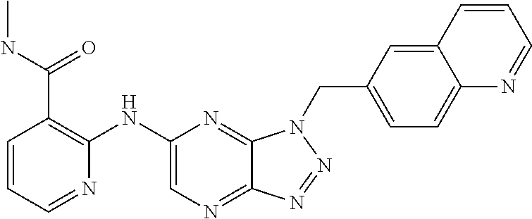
C1(NC2=C(C(NC)=O)C=CC=N2)=CN=C2C(=N1)N(CC1=CC=C3C(=C1)C=CC=N3)N=N2
